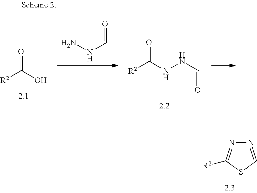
N1=CSC([R2])=N1.NNC=O.O=C(NNC=O)[R2].O=C(O)[R2]
